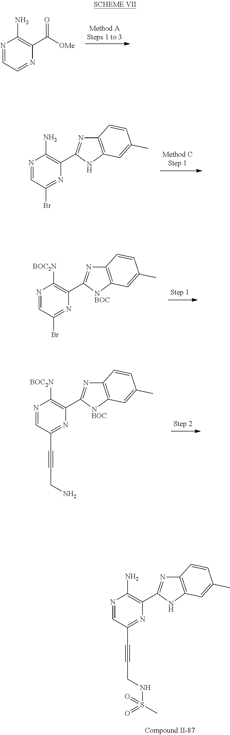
N1=CC=NC(C([OMe])=O)=C1N.N1=CC(Br)=NC(C2=NC3=C(N2)C=C(C)C=C3)=C1N.N1=CC(C#CCNS(C)(=O)=O)=NC(C2=NC3=C(N2)C=C(C)C=C3)=C1N.N1=CC(Br)=NC(C2=NC3=C([NBOC]2)C=C(C)C=C3)=C1[BOC2N].N1=CC(C#CCN)=NC(C2=NC3=C([NBOC]2)C=C(C)C=C3)=C1[BOC2N]
